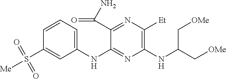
C1(NC2=NC(NC(C[OMe])C[OMe])=C([Et])N=C2C(N)=O)=CC=CC(S([Me])(=O)=O)=C1
